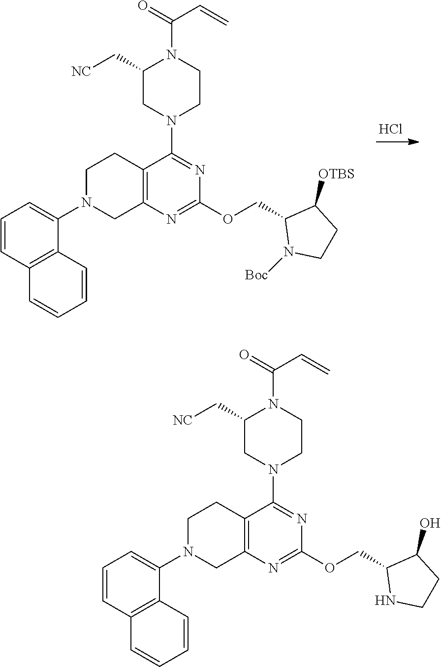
N1(C2=CC=CC3=C2C=CC=C3)CC2=C(CC1)C(N1CCN(C(C=C)=O)C(C[NC])C1)=NC(OCC1NCCC1O)=N2.Cl.N1(C2=CC=CC3=C2C=CC=C3)CC2=C(CC1)C(N1CCN(C(C=C)=O)C(C[NC])C1)=NC(OCC1N([Boc])CCC1[OTBS])=N2
